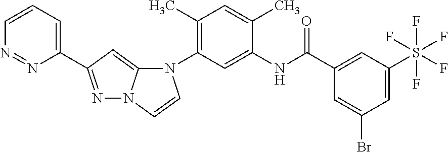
C1(C)=C(N2C3=CC(C4=CC=CN=N4)=NN3C=C2)C=C(NC(C2=CC(S(F)(F)(F)(F)F)=CC(Br)=C2)=O)C(C)=C1
